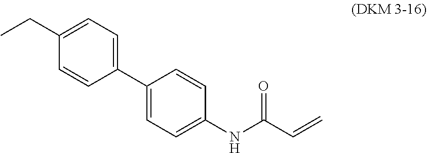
C1(C2=CC=C(CC)C=C2)=CC=C(NC(C=C)=O)C=C1
